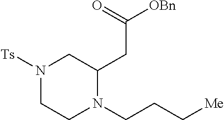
N1([Ts])CCN(CCC[Me])C(CC([OBn])=O)C1
